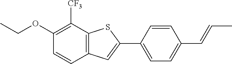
C1(OCC)=C([CF3])C2=C(C=C1)C=C(C1=CC=C(C=CC)C=C1)S2
